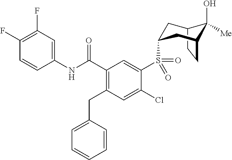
C12CCC(CC(S(C3=CC(C(NC4=CC(F)=C(F)C=C4)=O)=C(CC4=CC=CC=C4)C=C3Cl)(=O)=O)C1)C2(O)[Me]
